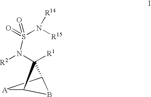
B1C2[A]C1C2([R1])N(S(N([R15])[R14])(=O)=O)[R2]
